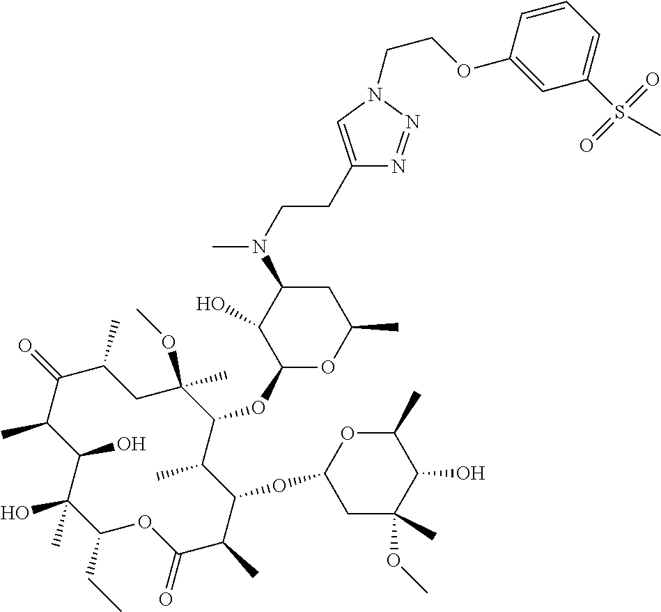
C1(CC)C(C)(O)C(O)C(C)C(=O)C(C)CC(OC)(C)C(OC2OC(C)CC(N(C)CCC3=CN(CCOC4=CC(S(C)(=O)=O)=CC=C4)N=N3)C2O)C(C)C(OC2CC(C)(OC)C(O)C(C)O2)C(C)C(=O)O1
